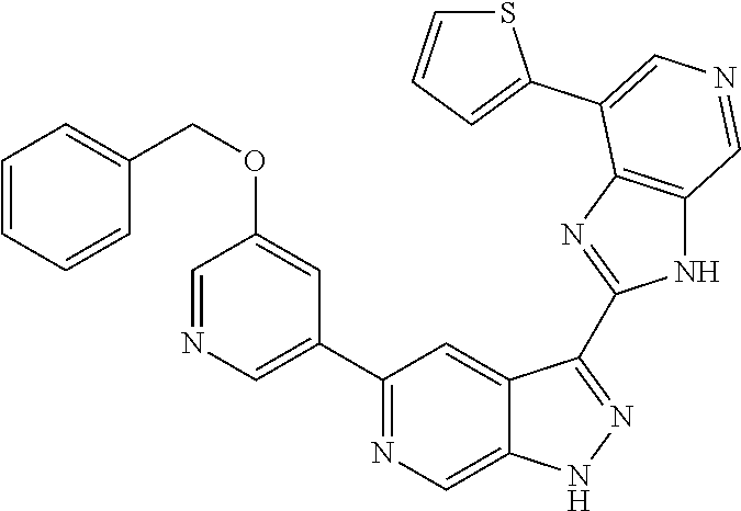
C1(C2=CN=CC(OCC3=CC=CC=C3)=C2)=NC=C2C(=C1)C(C1=NC3=C(N1)C=NC=C3C1=CC=CS1)=NN2
